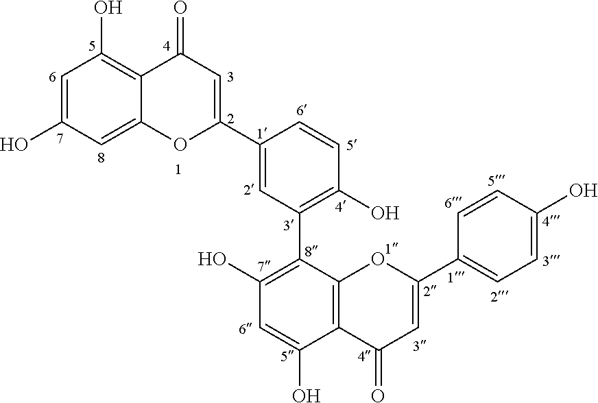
C1=C(O)C=C2C(=C1O)C(=O)C=C(C1=CC(C3=C(O)C=C(O)C4=C3OC(C3=CC=C(O)C=C3)=CC4=O)=C(O)C=C1)O2
